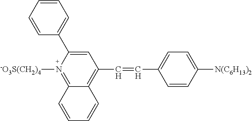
C1(C2=CC=CC=C2)=CC(C=CC2=CC=C([N(C6H13)2])C=C2)=C2C(=N1[-O3S(CH2)4])C=CC=C2
